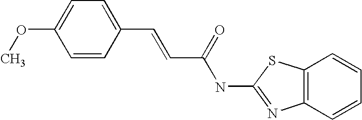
C1=CC(C=CC(NC2=NC3=C(C=CC=C3)S2)=O)=CC=C1OC
